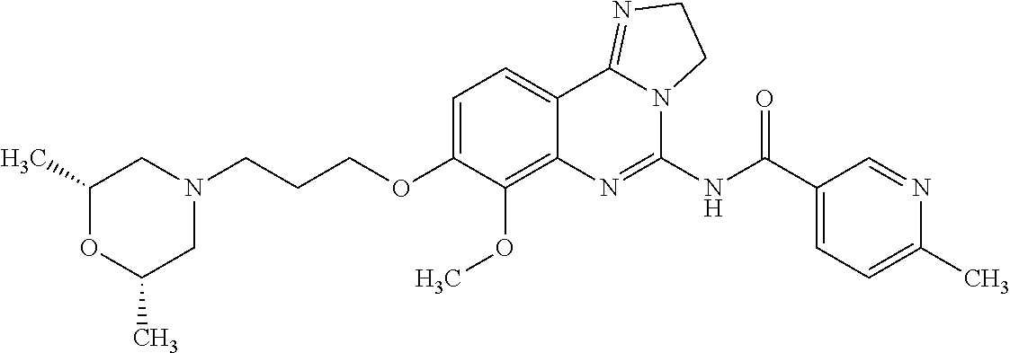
C1(C)OC(C)CN(CCCOC2=CC=C3C(=C2OC)N=C(NC(C2=CC=C(C)N=C2)=O)N2C3=NCC2)C1
